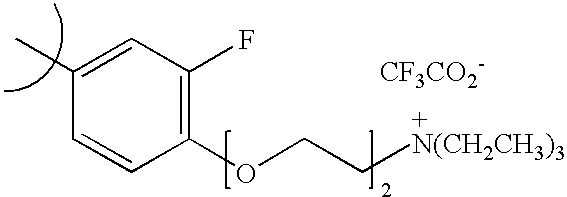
[+N(CH2CH3)3]CCOC1=C(F)C=C(C)C=C1.[CF3CO2-]
